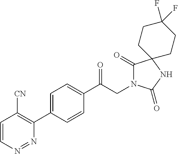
C1(C(CN2C(=O)C3(NC2=O)CCC(F)(F)CC3)=O)=CC=C(C2=C([CN])C=CN=N2)C=C1
